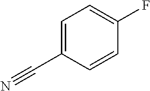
C1=C(C#N)C=CC(F)=C1
